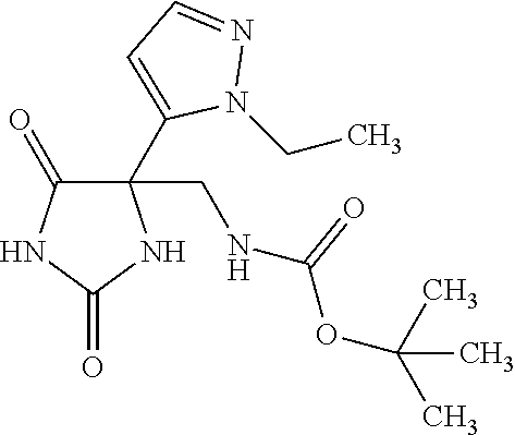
C1(C2=CC=NN2CC)(CNC(OC(C)(C)C)=O)C(=O)NC(=O)N1
